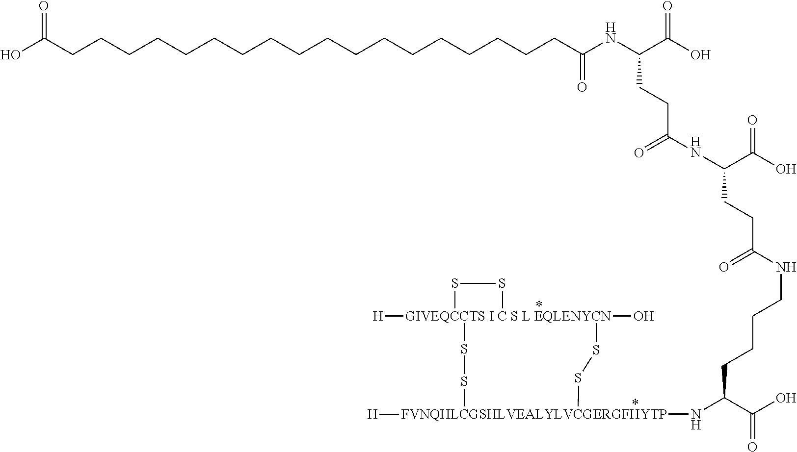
[GIVEQCCTS I C S L EQLENYCN]12([H])(O)(SS[FVNQHLCGSHLVEALYLVCGERGFHYTP]([H])(NC(C(O)=O)CCCCNC(CCC(NC(=O)CCC(NC(=O)CCCCCCCCCCCCCCCCCCC(O)=O)C(O)=O)C(O)=O)=O)SS1)SS2
